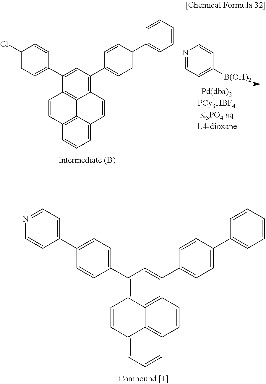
C1(C2=CC=C(C3=CC=NC=C3)C=C2)=C2C3=C(C=CC4=C3C(=CC=C4)C=C2)C(C2=CC=C(C3=CC=CC=C3)C=C2)=C1.C1(C2=CC=C(Cl)C=C2)=CC(C2=CC=C(C3=CC=CC=C3)C=C2)=C2C3=C1C=CC1=C3C(=CC=C1)C=C2.N1=CC=C([B(OH)2])C=C1
